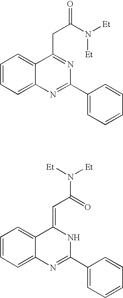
C1=CC=C2C(=C1)C(CC(N([Et])[Et])=O)=NC(C1=CC=CC=C1)=N2.C1=CC=C2C(=C1)C(=CC(=O)N([Et])[Et])NC(C1=CC=CC=C1)=N2
